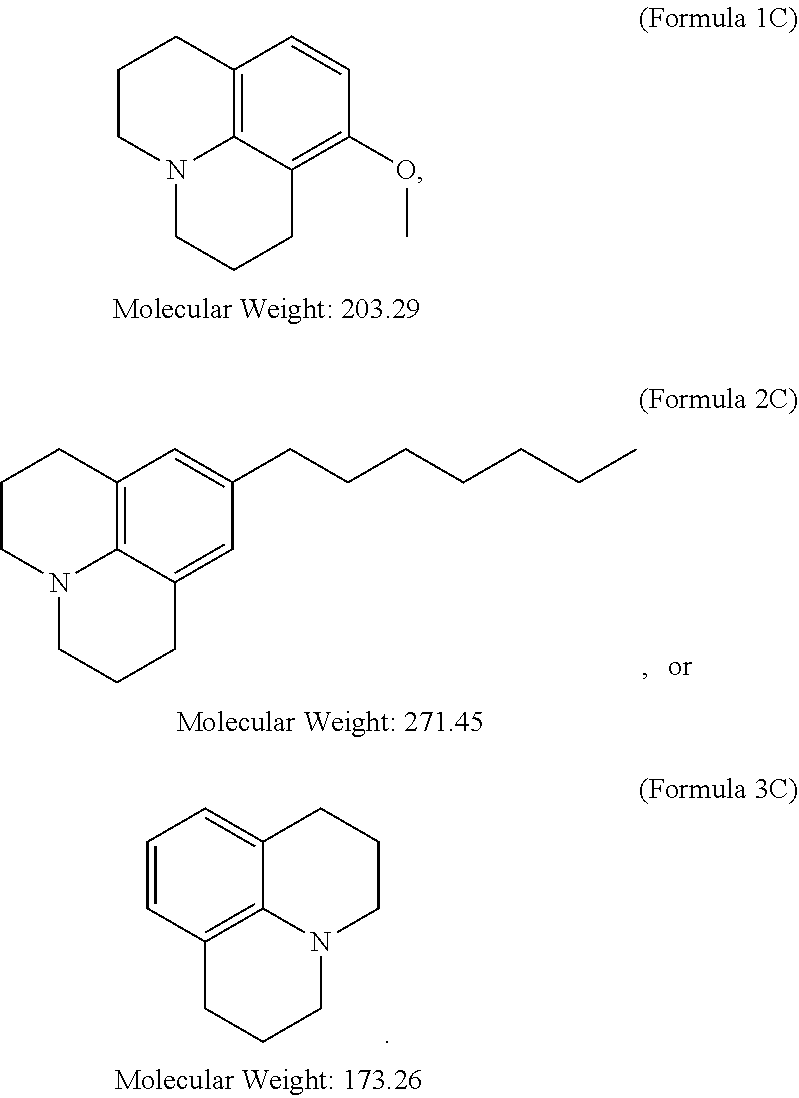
C12=C3C(=C(OC)C=C1)CCCN3CCC2.C12=C3C(=CC(CCCCCCC)=C1)CCCN3CCC2.C12=CC=CC3=C1N(CCC2)CCC3
